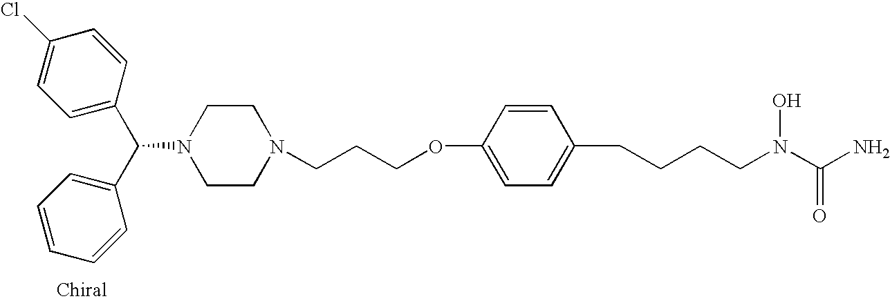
C1=C(C(C2=CC=CC=C2)N2CCN(CCCOC3=CC=C(CCCCN(C(N)=O)O)C=C3)CC2)C=CC(Cl)=C1
